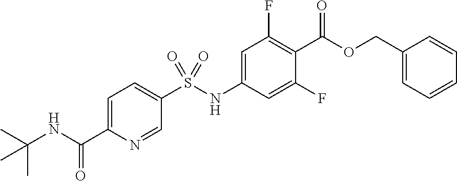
C1=C(C(=O)NC(C)(C)C)N=CC(S(NC2=CC(F)=C(C(OCC3=CC=CC=C3)=O)C(F)=C2)(=O)=O)=C1
